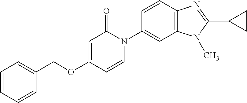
C1=CC=CC(COC2=CC(=O)N(C3=CC4=C(C=C3)N=C(C3CC3)N4C)C=C2)=C1
